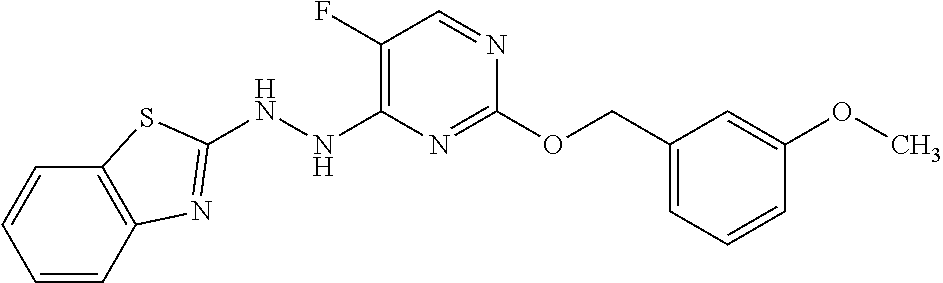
N(NC1=C(F)C=NC(OCC2=CC=CC(OC)=C2)=N1)C1=NC2=C(C=CC=C2)S1
